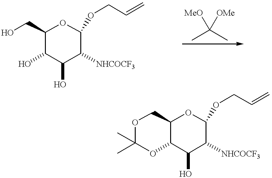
OCC1C(O)C(O)C([NHCOCF3])C(OCC=C)O1.CC(C)([MeO])[OMe].C1C2C(C(O)C([NHCOCF3])C(OCC=C)O2)OC(C)(C)O1
